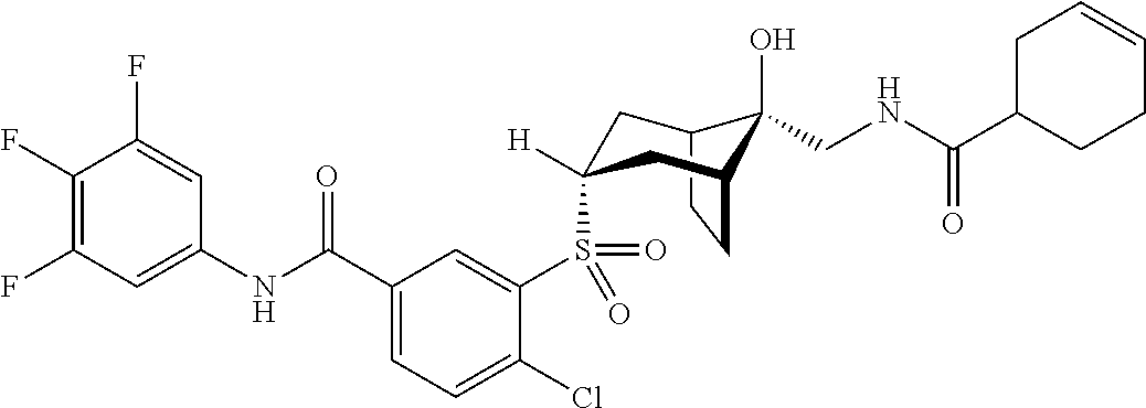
C12CCC(CC(S(C3=CC(C(NC4=CC(F)=C(F)C(F)=C4)=O)=CC=C3Cl)(=O)=O)([H])C1)C2(O)CNC(C1CCC=CC1)=O
